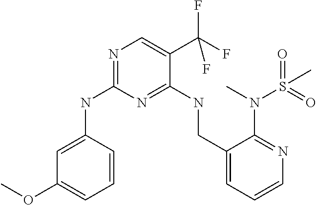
N1=C(NC2=CC(OC)=CC=C2)N=C(NCC2=CC=CN=C2N(C)S(=O)(=O)C)C(C(F)(F)F)=C1
